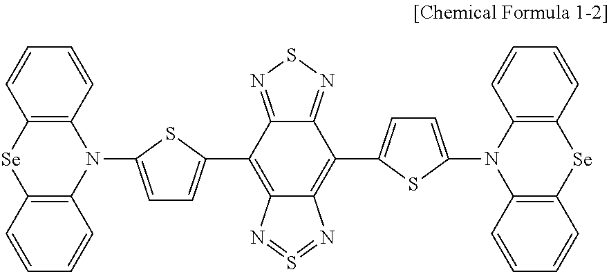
C12=C(C=CC=C1)N(C1=CC=C(C3=C4C(=C(C5=CC=C(N6C7=C(C=CC=C7)[Se]C7=C6C=CC=C7)S5)C5=NSN=C35)N=S=N4)S1)C1=C([Se]2)C=CC=C1
